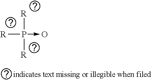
[R]P([R])(->O)[R]
